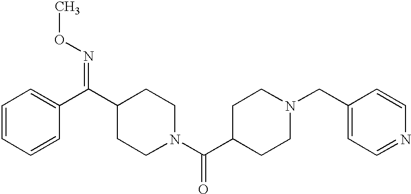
C1=CC=CC(C(=NOC)C2CCN(C(=O)C3CCN(CC4=CC=NC=C4)CC3)CC2)=C1
